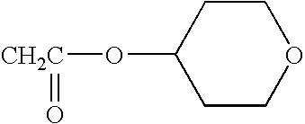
O([CH2C]=O)C1CCOCC1
